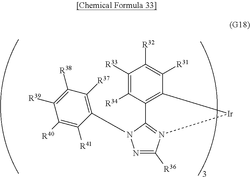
N1=C([R36])N2=C(N1C1=C([R37])C([R38])=C([R39])C([R40])=C1[R41])C1=C(C([R31])=C([R32])C([R33])=C1[R34])[Ir]2
